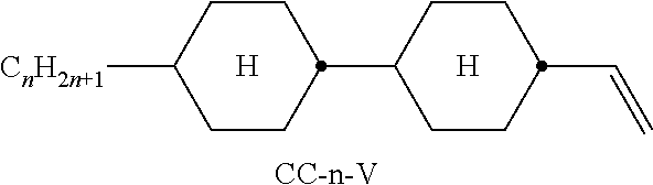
[CC-n-V].[CnH2n+1]C1CCC(C2CCC(C=C)CC2)CC1.[H].[H]
